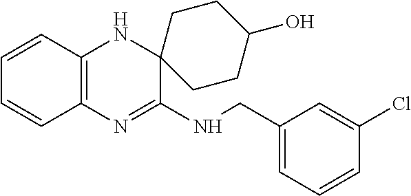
C1=CC2=C(C=C1)N=C(NCC1=CC=CC(Cl)=C1)C1(N2)CCC(O)CC1
